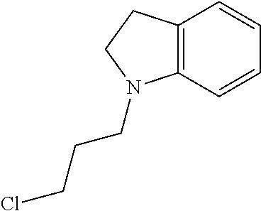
C12=C(C=CC=C1)N(CCCCl)CC2
